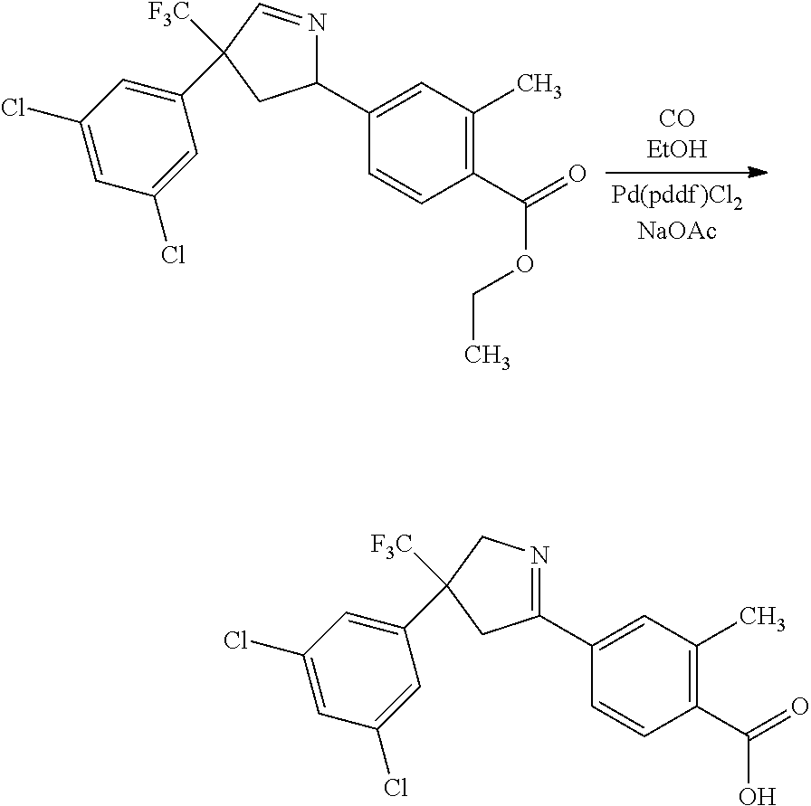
C1(C2=CC(C)=C(C(=O)OCC)C=C2)N=CC(C2=CC(Cl)=CC(Cl)=C2)([F3C])C1.C1(C2=CC(C)=C(C(=O)O)C=C2)=NCC(C2=CC(Cl)=CC(Cl)=C2)([F3C])C1
